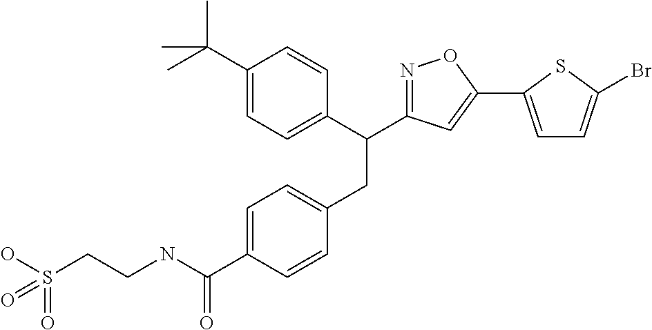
C1=C(C(NCCS(=O)(O)=O)=O)C=CC(CC(C2=CC=C(C(C)(C)C)C=C2)C2=NOC(C3=CC=C(Br)S3)=C2)=C1
